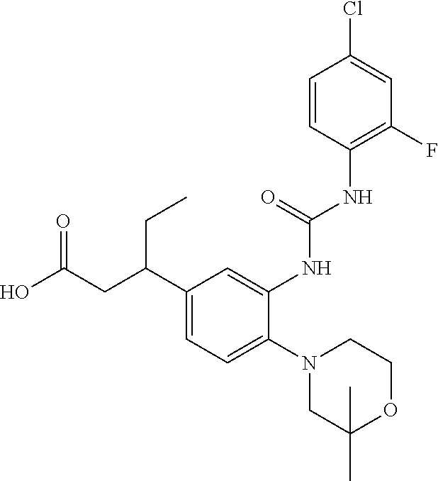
N1(C2=CC=C(C(CC(O)=O)CC)C=C2NC(NC2=C(F)C=C(Cl)C=C2)=O)CC(C)(C)OCC1
